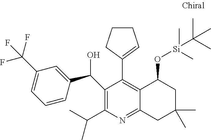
C1(C(C2=CC(C(F)(F)F)=CC=C2)O)=C(C(C)C)N=C2C(=C1C1=CCCC1)C(O[Si](C)(C)C(C)(C)C)CC(C)(C)C2
